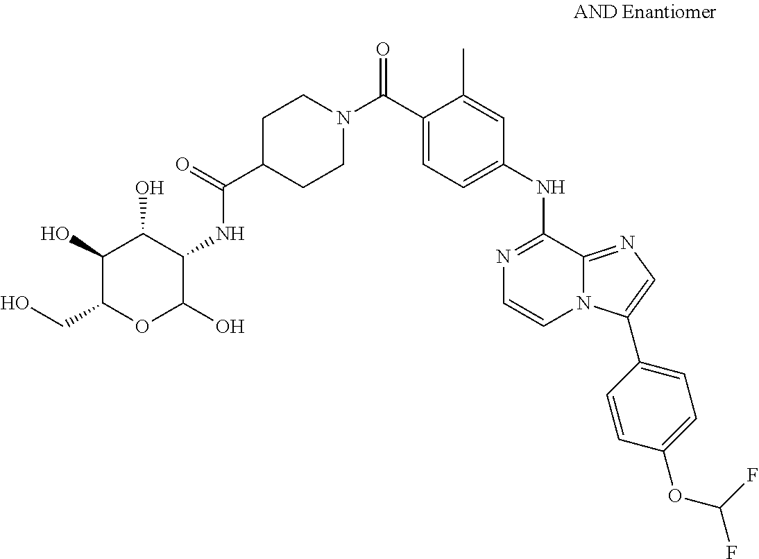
C1(C)=CC(NC2=NC=CN3C2=NC=C3C2=CC=C(OC(F)F)C=C2)=CC=C1C(N1CCC(C(=O)NC2C(O)C(O)C(CO)OC2O)CC1)=O
